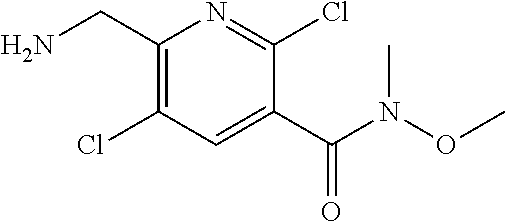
C1(CN)=C(Cl)C=C(C(N(C)OC)=O)C(Cl)=N1
